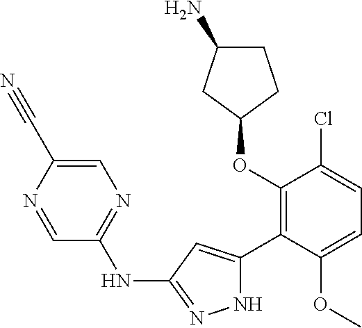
C1(OC2=C(C3=CC(NC4=NC=C(C#N)N=C4)=NN3)C(OC)=CC=C2Cl)CCC(N)C1
